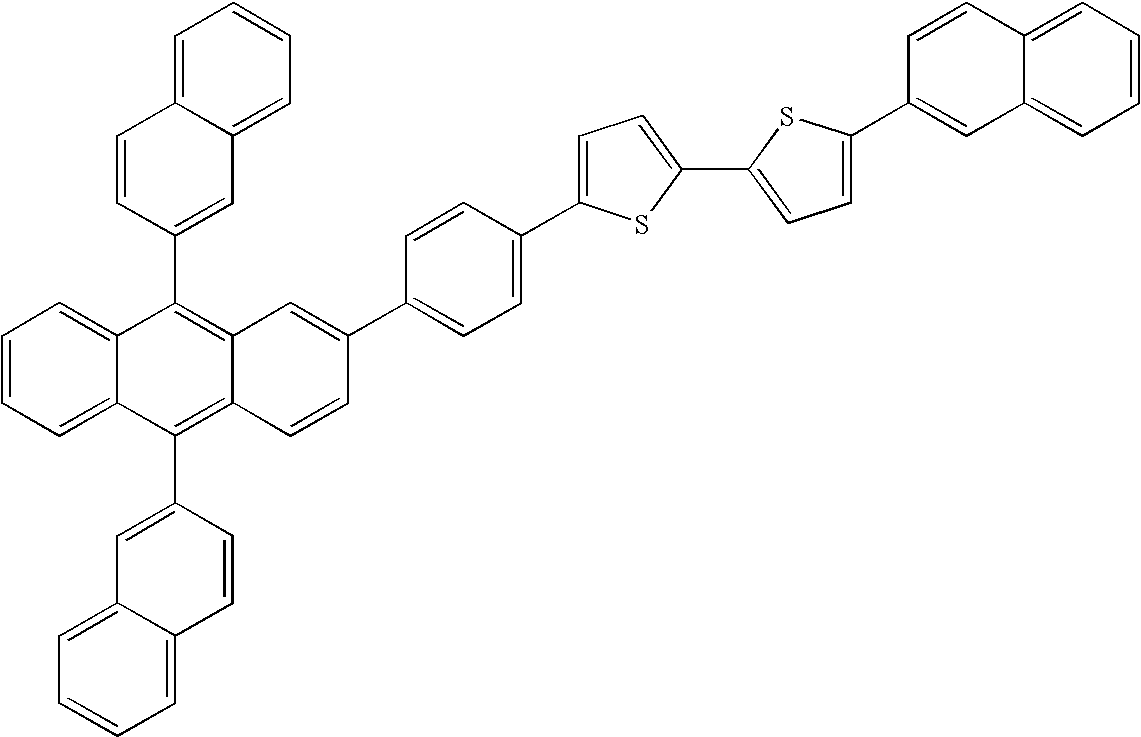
C1(C2=C3C(=C(C4=CC5=CC=CC=C5C=C4)C4=CC=CC=C24)C=CC(C2=CC=C(C4=CC=C(C5=CC=C(C6=CC7=CC=CC=C7C=C6)S5)S4)C=C2)=C3)=CC2=CC=CC=C2C=C1
